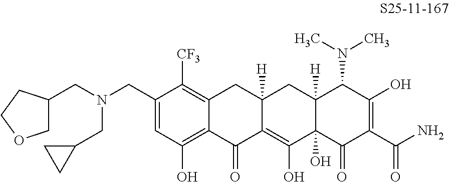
C1=C(CN(CC2CC2)CC2COCC2)C([CF3])=C2C(=C1O)C(=O)C1=C(O)C3(O)C([H])(CC1([H])C2)C(N(C)C)C(O)=C(C(N)=O)C3=O
